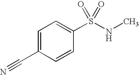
C1=C(C#N)C=CC(S(NC)(=O)=O)=C1
